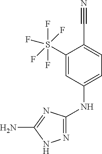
N(C1=CC=C(C#N)C(S(F)(F)(F)(F)F)=C1)C1=NNC(N)=N1
